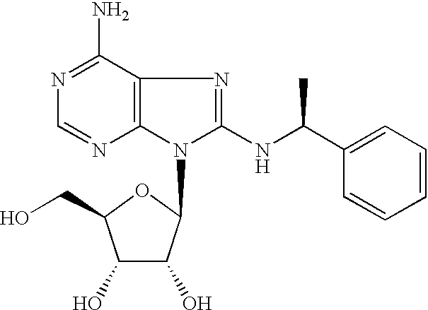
N1=C(N)C2=C(N=C1)N(C1C(O)C(O)C(CO)O1)C(NC(C1=CC=CC=C1)C)=N2
